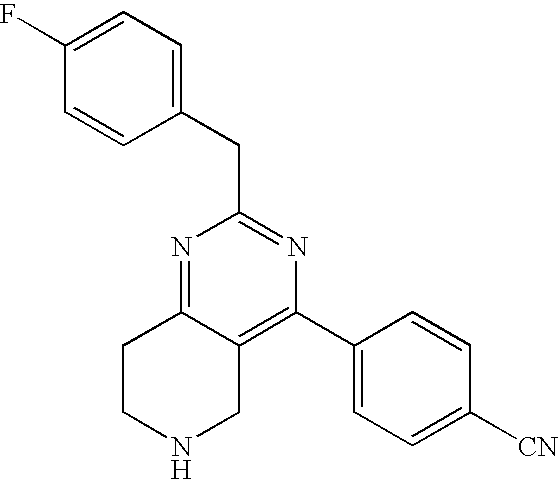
C1CNCC2=C(C3=CC=C([CN])C=C3)N=C(CC3=CC=C(F)C=C3)N=C12
